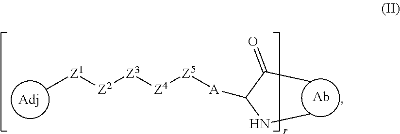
[A](C(C(C)=O)NC)[Z5][Z4][Z3][Z2][Z1]C
